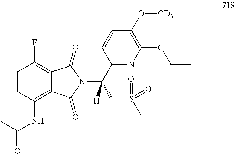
C1=CC(NC(C)=O)=C2C(=C1F)C(=O)N(C(C1=NC(OCC)=C(O[CD3])C=C1)(CS(C)(=O)=O)[H])C2=O
